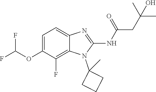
C1=C(OC(F)F)C(F)=C2C(=C1)N=C(NC(=O)CC(C)(C)O)N2C1(C)CCC1
